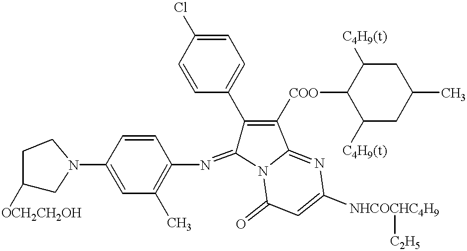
C1=CC(N2CC([OCH2CH2OH])CC2)=CC(C)=C1N=C1C(C2=CC=C(Cl)C=C2)=C([COO]C2C([C4H9(t)])CC(C)CC2[C4H9(t)])C2=NC([NHCOCHC4H9][C2H5])=CC(=O)N12
